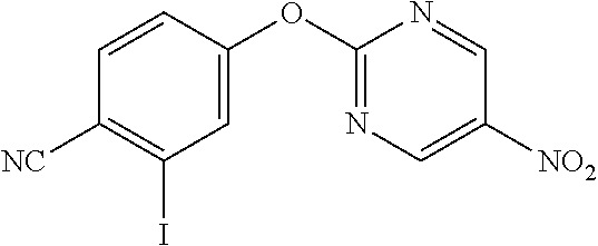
C1=CC(OC2=NC=C([NO2])C=N2)=CC(I)=C1[NC]
